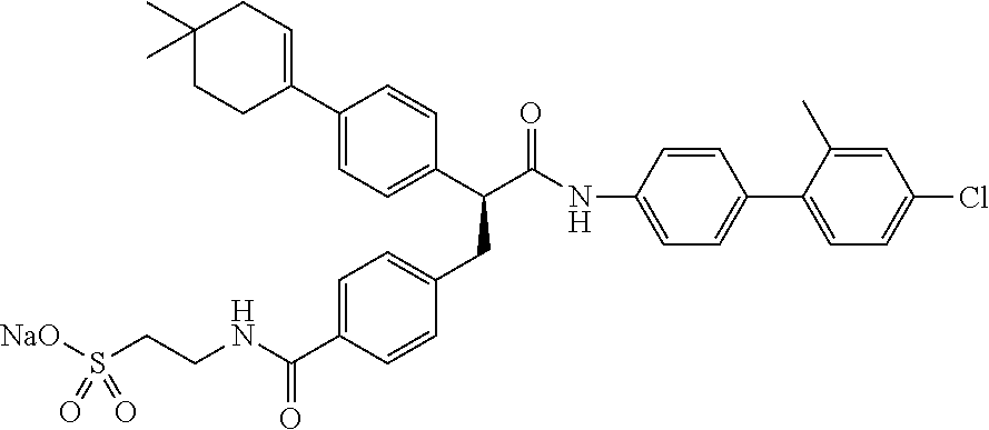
C1(C2=CCC(C)(C)CC2)=CC=C(C(C(=O)NC2=CC=C(C3=CC=C(Cl)C=C3C)C=C2)CC2=CC=C(C(NCCS([NaO])(=O)=O)=O)C=C2)C=C1
